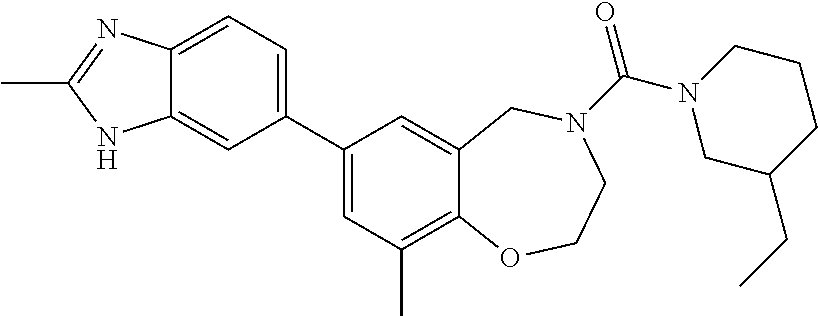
C12=CC=C(C3=CC(C)=C4C(=C3)CN(C(=O)N3CC(CC)CCC3)CCO4)C=C1NC(C)=N2
